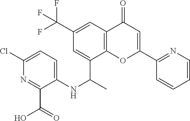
C12=C(C=C(C(F)(F)F)C=C1C(C)NC1=CC=C(Cl)N=C1C(=O)O)C(=O)C=C(C1=NC=CC=C1)O2
